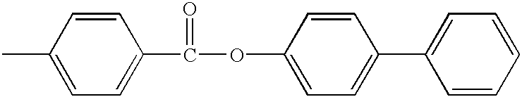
C1=CC(C)=CC=C1C(OC1=CC=C(C2=CC=CC=C2)C=C1)=O
